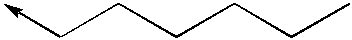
C(CCCCC)->C
